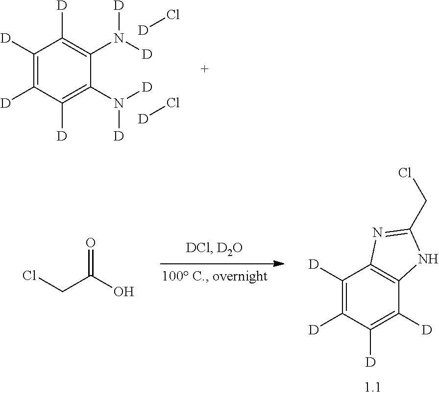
C1([D])=C([D])C([D])=C(N([D])[D])C(N([D])[D])=C1[D].[D]Cl.[D]Cl.C1([D])=C([D])C([D])=C([D])C2=C1N=C(CCl)N2.ClCC(O)=O
